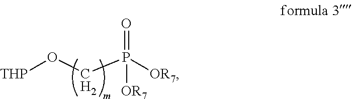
C(P([OR7])(=O)[OR7])O[THP]
